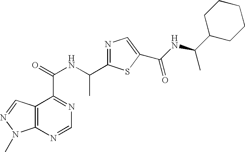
C12=C(N=CN=C1C(=O)NC(C1=NC=C(C(NC(C3CCCCC3)C)=O)S1)C)N(C)N=C2
